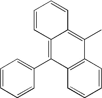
C1=CC=C(C2=C3C(=C(C)C4=C2C=CC=C4)C=CC=C3)C=C1
